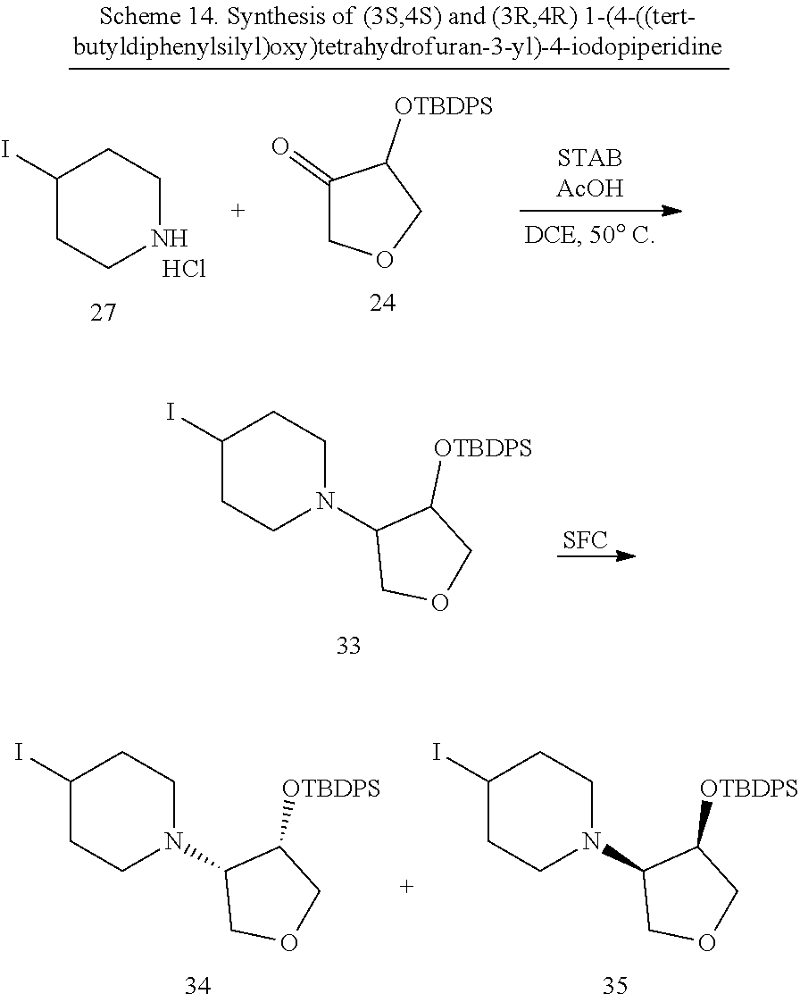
C1(I)CCN(C2COCC2[OTBDPS])CC1.[SFC].C1(I)CCN(C2COCC2[OTBDPS])CC1.C1(I)CCN(C2COCC2[OTBDPS])CC1.C1(I)CCNCC1.Cl.C1(=O)COCC1[OTBDPS]
